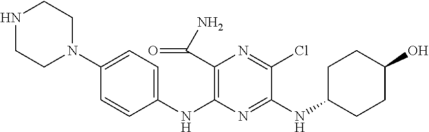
C1(NC2=C(C(N)=O)N=C(Cl)C(NC3CCC(O)CC3)=N2)=CC=C(N2CCNCC2)C=C1
